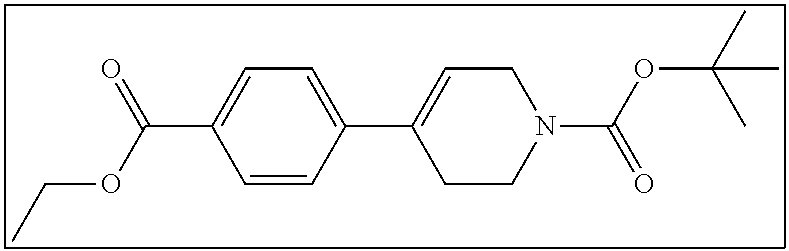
C1=CC(C2=CCN(C(OC(C)(C)C)=O)CC2)=CC=C1C(OCC)=O
